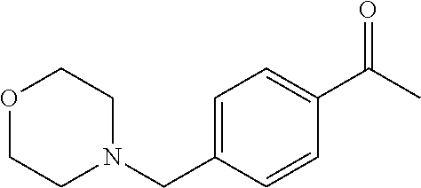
O1CCN(CC2=CC=C(C(C)=O)C=C2)CC1
